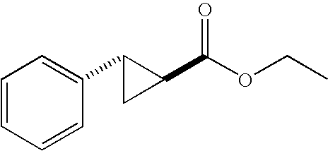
C1=CC=CC(C2CC2C(OCC)=O)=C1
